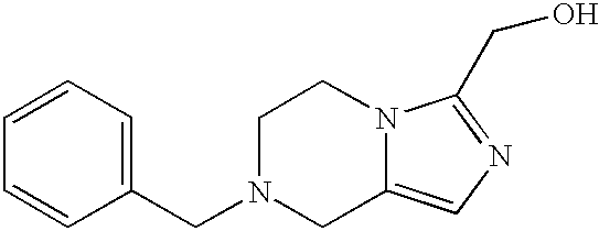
C1(CN2CC3=CN=C(CO)N3CC2)=CC=CC=C1
